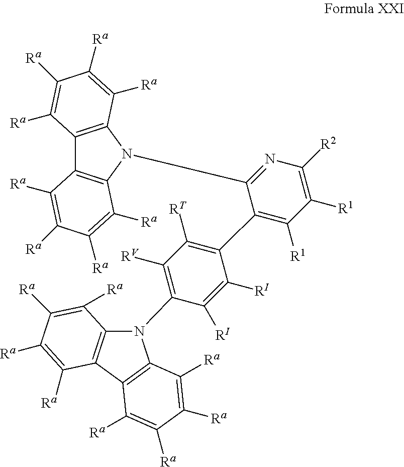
[RI]C1=C([RI])C(C2=C([R1])C([R1])=C([R2])N=C2N2C3=C(C4=C2C([Ra])=C([Ra])C([Ra])=C4[Ra])C([Ra])=C([Ra])C([Ra])=C3[Ra])=C([RT])C([RV])=C1N1C2=C(C3=C1C([Ra])=C([Ra])C([Ra])=C3[Ra])C([Ra])=C([Ra])C([Ra])=C2[Ra]
